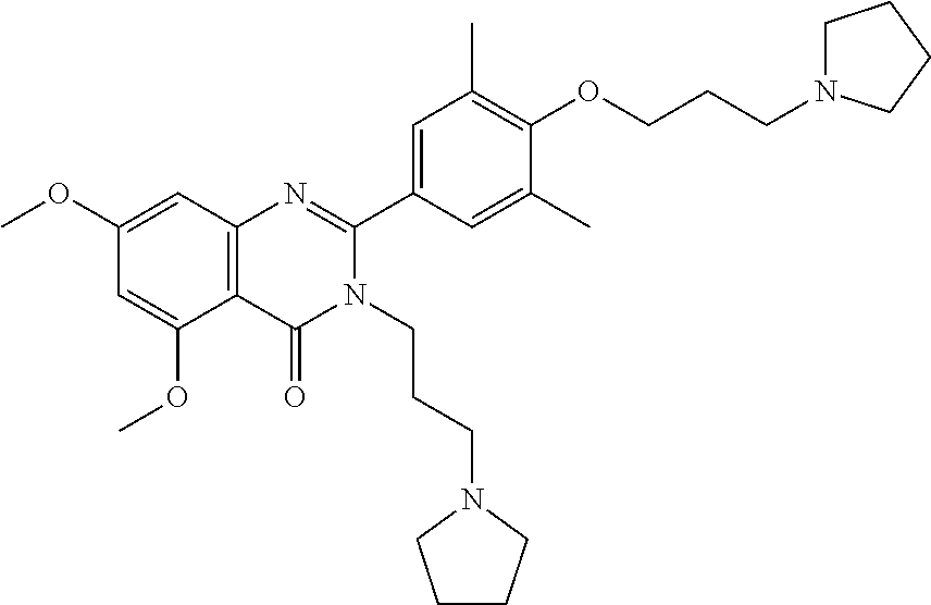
C1(OC)=CC2=C(C(OC)=C1)C(=O)N(CCCN1CCCC1)C(C1=CC(C)=C(OCCCN3CCCC3)C(C)=C1)=N2
